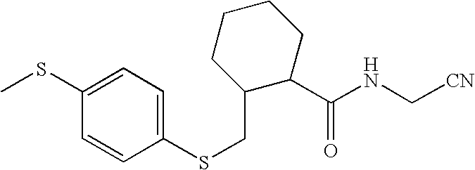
CSC1=CC=C(SCC2C(C(NC[CN])=O)CCCC2)C=C1
